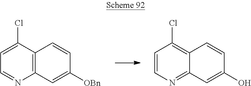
C12=C(C=C([OBn])C=C1)N=CC=C2Cl.C12=C(Cl)C=CN=C1C=C(O)C=C2
